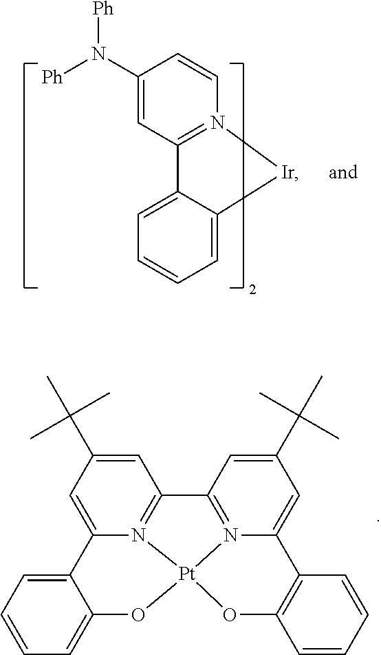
C1=C(N([Ph])[Ph])C=CN2=C1C1=CC=CC=C1[Ir]2.C1=C(C(C)(C)C)C=C2N3=C1C1=N4C(=CC(C(C)(C)C)=C1)C1=C(C=CC=C1)O[Pt]34OC1=CC=CC=C21
